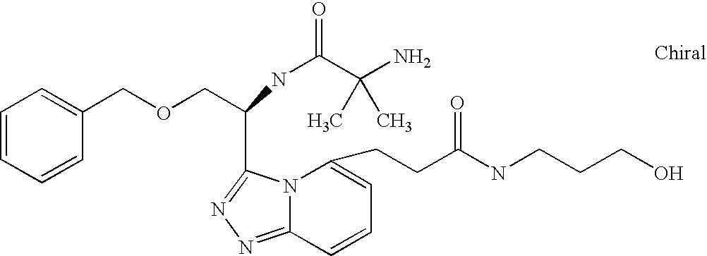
C12=NN=C(C(COCC3=CC=CC=C3)NC(C(N)(C)C)=O)N1C(CCC(=O)NCCCO)=CC=C2
